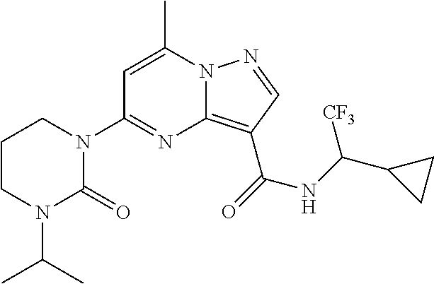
C1=C(C)N2C(=C(C(=O)NC(C3CC3)[CF3])C=N2)N=C1N1CCCN(C(C)C)C1=O
